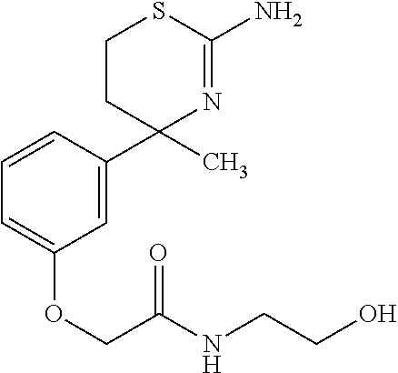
C1=C(C2(C)N=C(N)SCC2)C=CC=C1OCC(NCCO)=O
